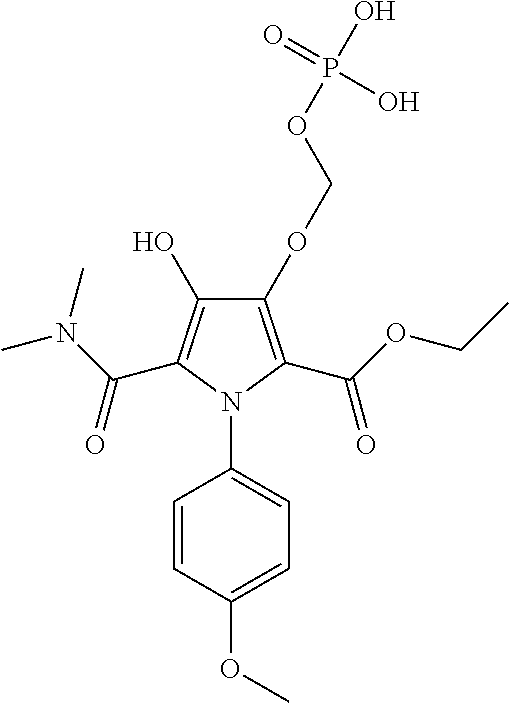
C1(OCOP(O)(=O)O)=C(C(OCC)=O)N(C2=CC=C(OC)C=C2)C(C(N(C)C)=O)=C1O
